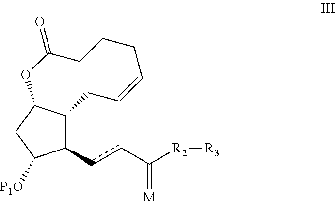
c(C([R2][R3])=[M])cC1C2C(CC1[P1O])OC(=O)CCCC=CC2
